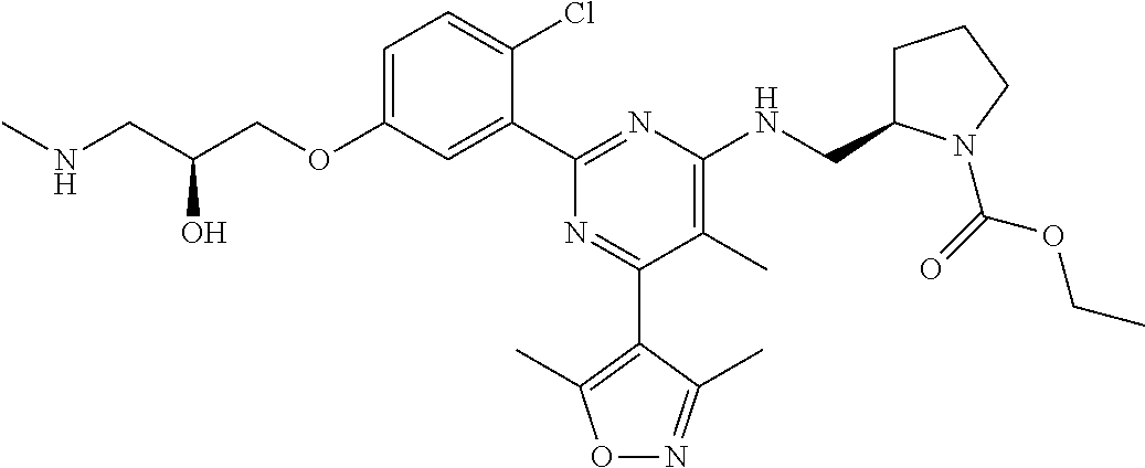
C1=C(OCC(CNC)O)C=C(C2=NC(NCC3CCCN3C(OCC)=O)=C(C)C(C3=C(C)ON=C3C)=N2)C(Cl)=C1
